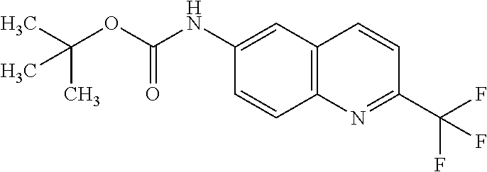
C1(NC(OC(C)(C)C)=O)=CC2=C(C=C1)N=C(C(F)(F)F)C=C2
